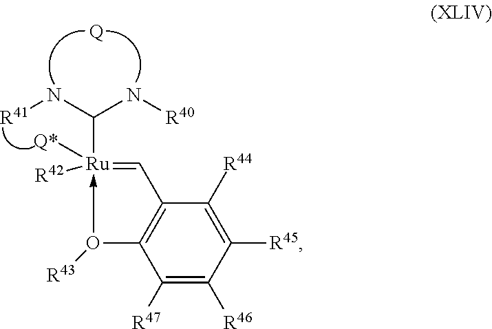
C1([R44])=C([R45])C([R46])=C([R47])C2=C1C=[Ru]([Q*])(C(N[R40])N[R41])([R42])-O2[R43].[Q]
